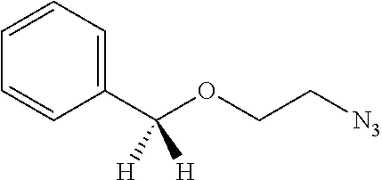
C1(C(OCC[N3])([H])[H])=CC=CC=C1
